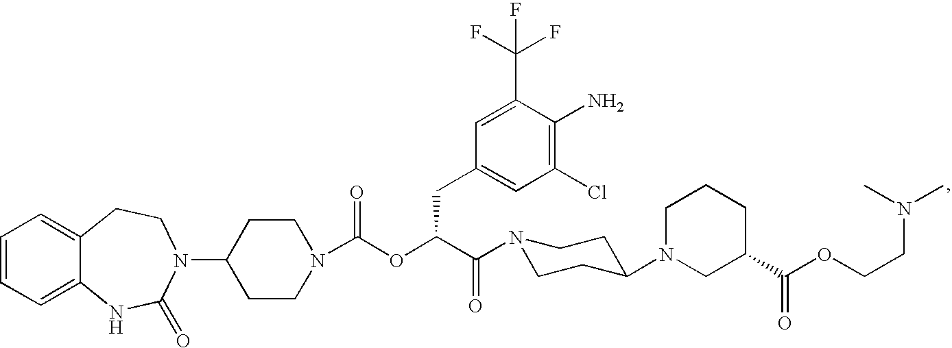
C1=CC=C2C(=C1)CCN(C1CCN(C(OC(C(=O)N3CCC(N4CC(C(OCCN(C)C)=O)CCC4)CC3)CC3=CC(Cl)=C(N)C(C(F)(F)F)=C3)=O)CC1)C(=O)N2
